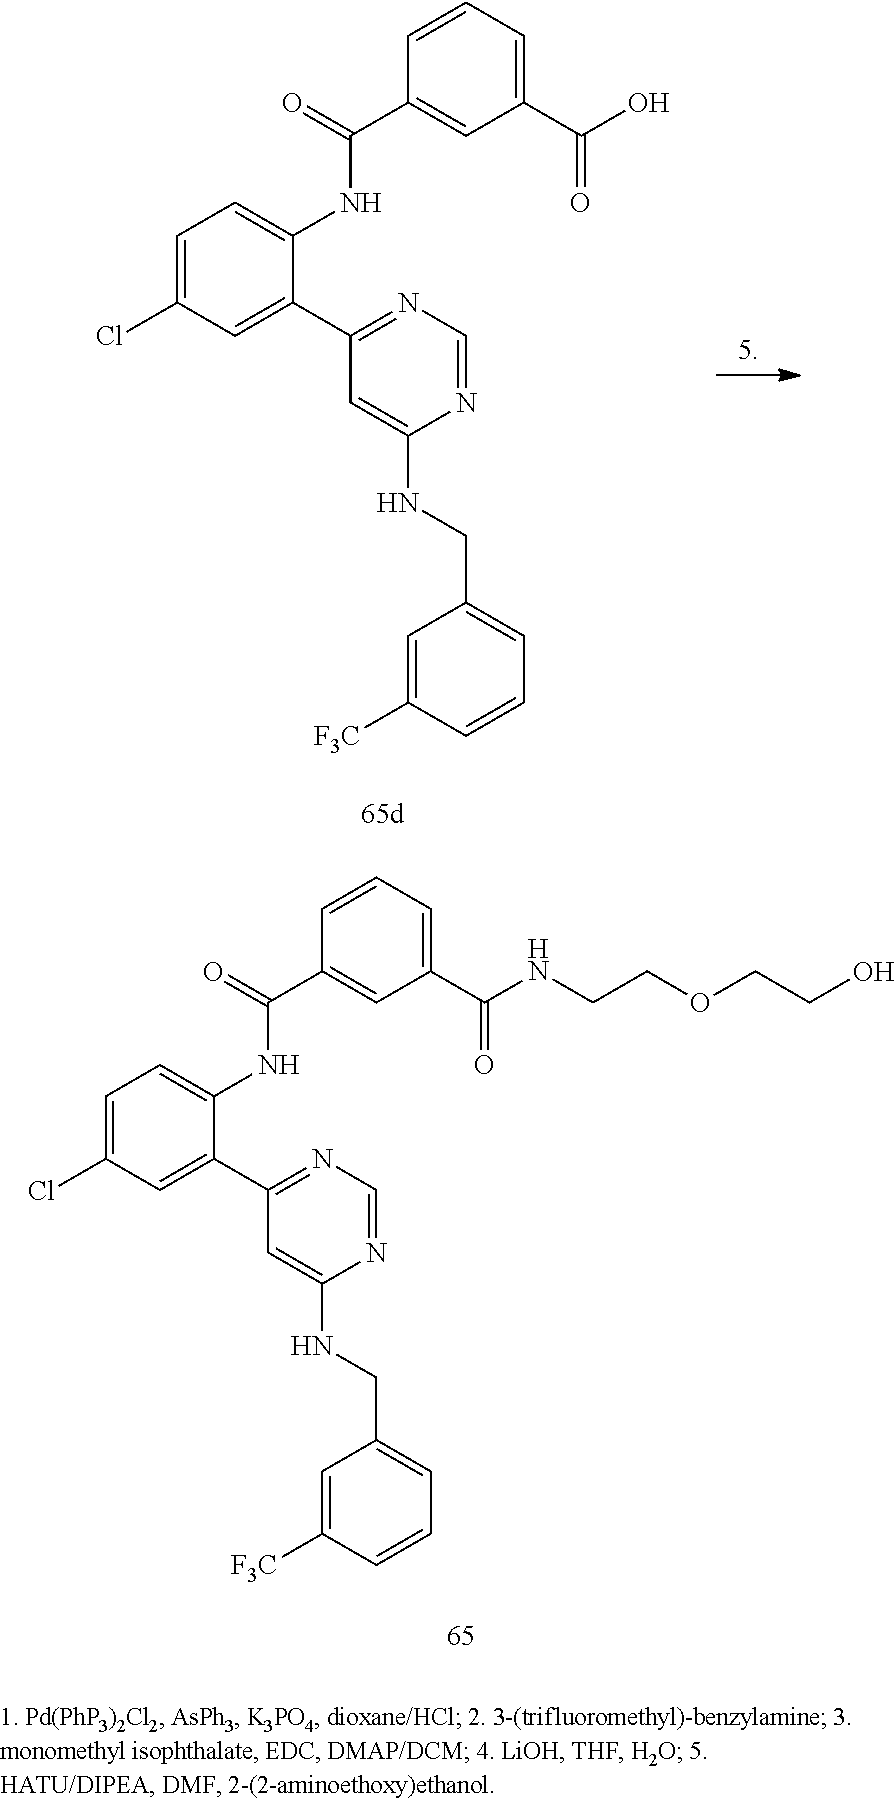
C1=C(Cl)C=C(C2=NC=NC(NCC3=CC=CC([F3C])=C3)=C2)C(NC(C2=CC(C(=O)O)=CC=C2)=O)=C1.C1=C(Cl)C=C(C2=NC=NC(NCC3=CC=CC([F3C])=C3)=C2)C(NC(C2=CC(C(=O)NCCOCCO)=CC=C2)=O)=C1
